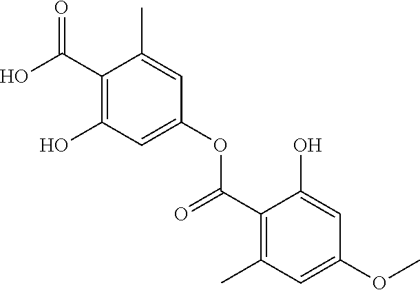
C1(C(O)=O)=C(O)C=C(OC(C2=C(C)C=C(OC)C=C2O)=O)C=C1C
